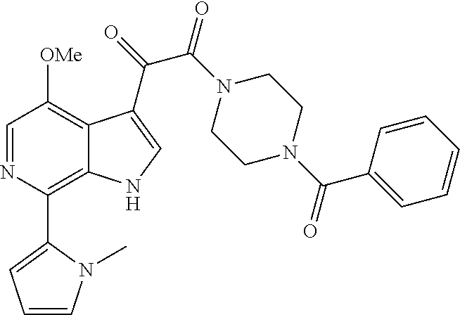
C1(C2=C3C(=C([OMe])C=N2)C(C(=O)C(N2CCN(C(C4=CC=CC=C4)=O)CC2)=O)=CN3)=CC=CN1C
